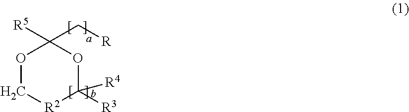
O1C[R2]C([R4])([R3])OC1([R5])C[R]
